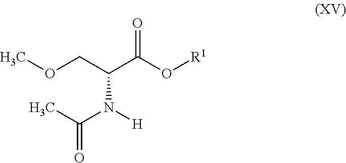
O(CC(C(O[R1])=O)N([H])C(C)=O)C
